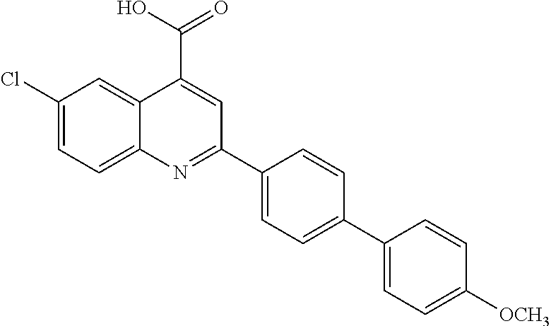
C1(Cl)=CC=C2C(=C1)C(C(O)=O)=CC(C1=CC=C(C3=CC=C([OCH3])C=C3)C=C1)=N2
